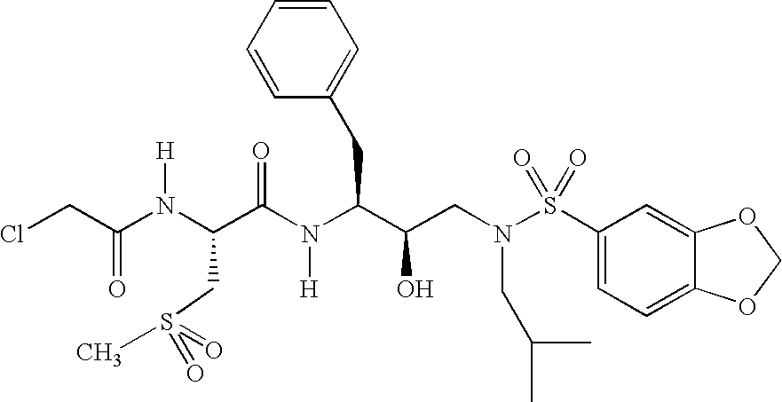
N(C(CS(C)(=O)=O)C(=O)N([H])C(C(O)CN(S(=O)(=O)C1=CC=C2C(=C1)OCO2)CC(C)C)CC1=CC=CC=C1)([H])C(=O)CCl
